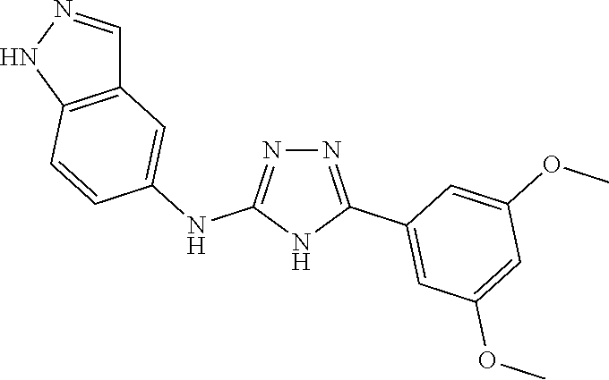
C1=NNC2=C1C=C(NC1=NN=C(C3=CC(OC)=CC(OC)=C3)N1)C=C2
